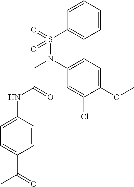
C1=CC(NC(CN(S(=O)(C2=CC=CC=C2)=O)C2=CC=C(OC)C(Cl)=C2)=O)=CC=C1C(=O)C
